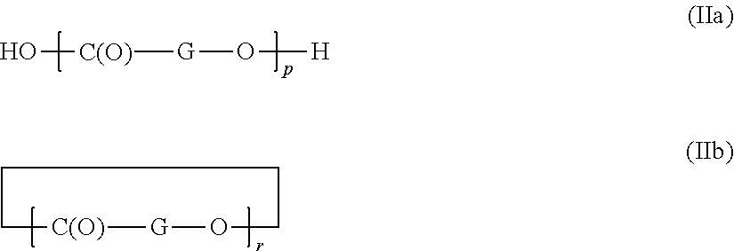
O[C(O)][G]O[H].[C(O)]1[G]OCCCC1
